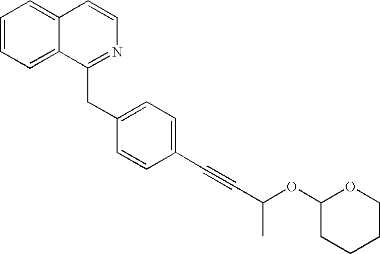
C1=CC=C2C(=C1)C=CN=C2CC1=CC=C(C#CC(OC2CCCCO2)C)C=C1
